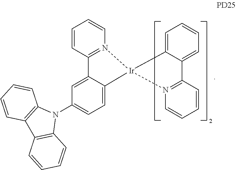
C1=CC=C2C(=C1)[Ir]1(N3=C2C=CC=C3)N2=C(C=CC=C2)C2=CC(N3C4=C(C5=C3C=CC=C5)C=CC=C4)=CC=C12
